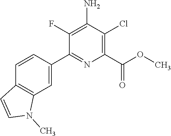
C1=CC(C2=NC(C(OC)=O)=C(Cl)C(N)=C2F)=CC2=C1C=CN2C
